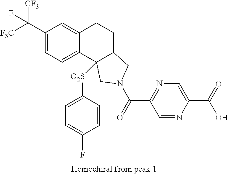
[F3C]C(C1=CC=C2C(=C1)CCC1C2([O2S]C2=CC=C(F)C=C2)CN(C(=O)C2=NC=C(C(=O)O)N=C2)C1)([CF3])F
